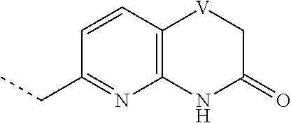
C12=C(C=CC(CC)=N1)[V]CC(=O)N2
